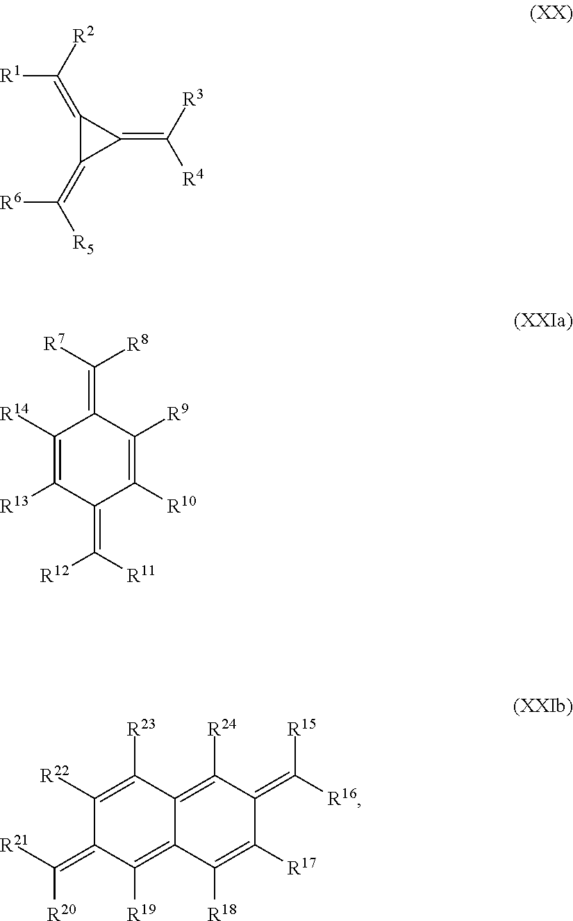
C1(=C([R3])[R4])C(=C([R2])[R1])C1=C([R5])[R6].C1([R14])=C([R13])C(=C([R12])[R11])C([R10])=C([R9])C1=C([R8])[R7].C1([R22])=C([R23])C2=C([R24])C(=C([R16])[R15])C([R17])=C([R18])C2=C([R19])C1=C([R21])[R20]
